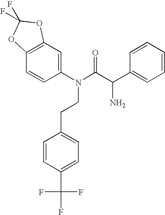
C12=C(C=CC(N(CCC3=CC=C(C(F)(F)F)C=C3)C(C(C3=CC=CC=C3)N)=O)=C1)OC(F)(F)O2
